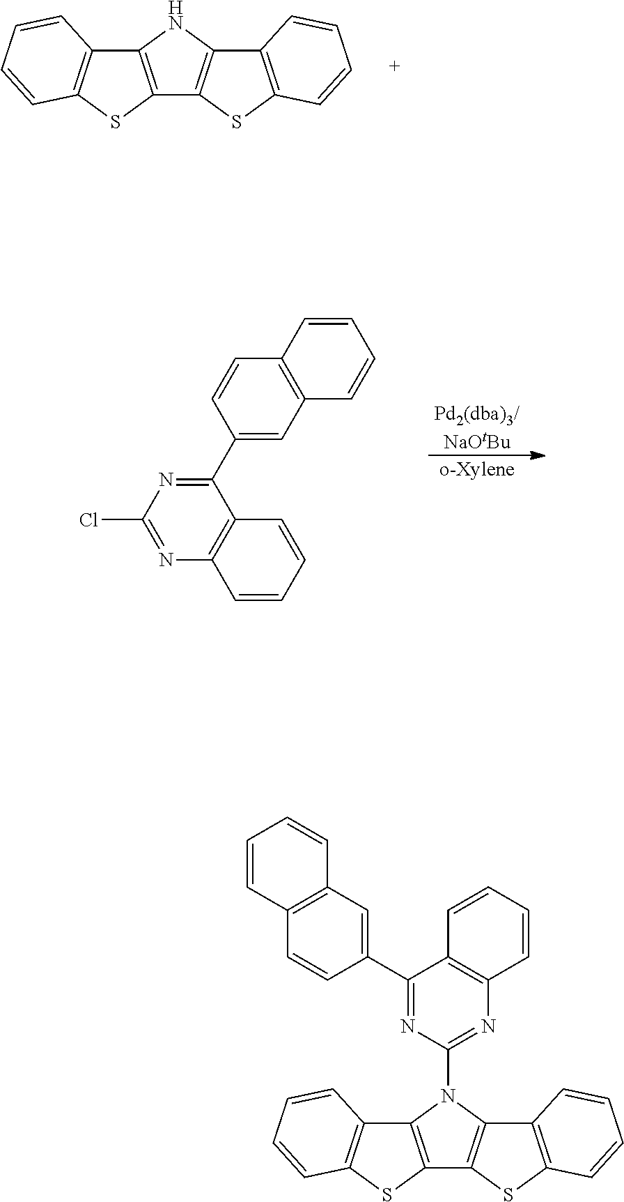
C12=C(NC3=C1SC1=C3C=CC=C1)C1=C(S2)C=CC=C1.[Pd2(dba)3/NaOtBu].[o-Xylene].N1=C(Cl)N=C(C2=CC3=C(C=C2)C=CC=C3)C2=C1C=CC=C2.C12=C(N(C3=NC4=C(C(C5=CC6=C(C=C5)C=CC=C6)=N3)C=CC=C4)C3=C1SC1=C3C=CC=C1)C1=C(S2)C=CC=C1
